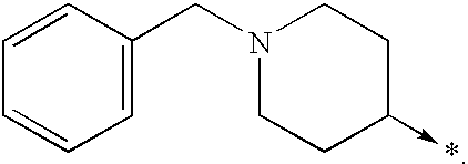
C1=CC=CC=C1CN1CCC(->*)CC1
